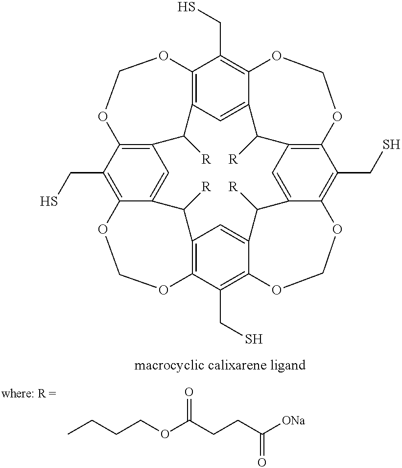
C12=C3C=C4C(=C1CS)OCOC1=C(C4[R])C=C4C([R])C5=CC6=C(C(CS)=C5OCOC4=C1CS)OCOC1=C(CS)C(=C(C3[R])C=C1C6[R])OCO2.CCCCOC(CCC([ONa])=O)=O
